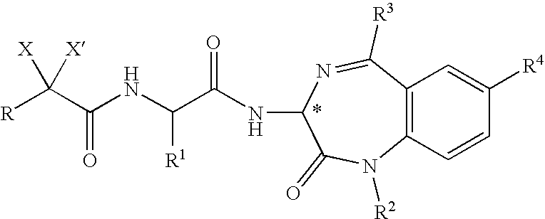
[R]C(C(NC(C(NC1N=C([R3])C2=C(C=CC([R4])=C2)N([R2])C1=O)=O)[R1])=O)([X])[X]
